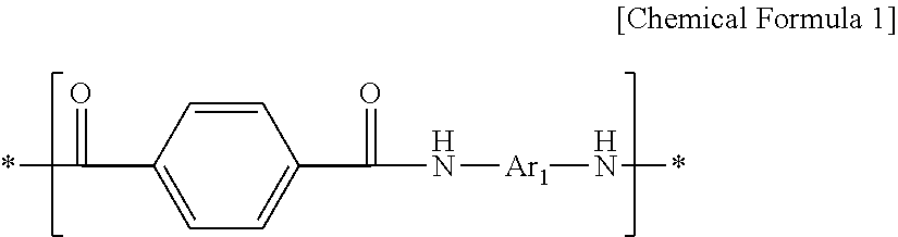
C1(C(*)=O)=CC=C(C(N[Ar1]N*)=O)C=C1
